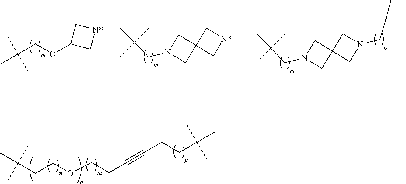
C(COC1C[N*]C1)(C)(C)C.C(CN1CC2(C1)C[N*]C2)(C)(C)C.C(CN1CC2(C1)CN(CC(C)(C)C)C2)(C)(C)C.C(CCOCCC#CCCC(C)(C)C)(C)(C)C
